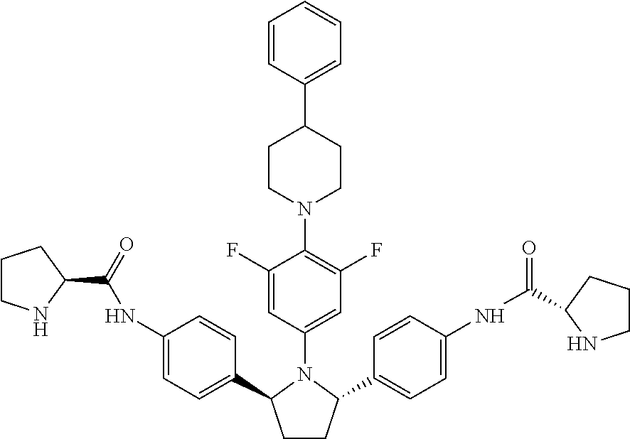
C1=CC(C2CCN(C3=C(F)C=C(N4C(C5=CC=C(NC(=O)C6CCCN6)C=C5)CCC4C4=CC=C(NC(=O)C5CCCN5)C=C4)C=C3F)CC2)=CC=C1
